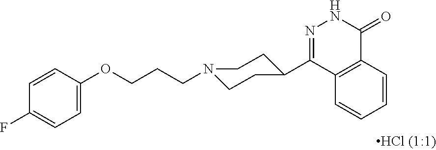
C1(C2CCN(CCCOC3=CC=C(F)C=C3)CC2)=NNC(=O)C2=C1C=CC=C2
